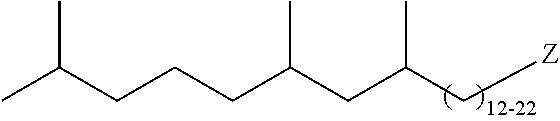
C(C(C[Z])C)C(CCCC(C)C)C
